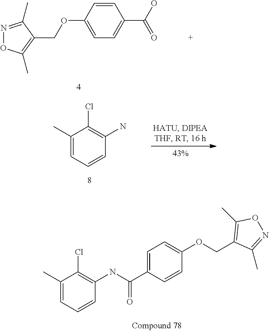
C1=CC(OCC2=C(C)ON=C2C)=CC=C1C(O)=O.C1(C)=CC=CC(NC(C2=CC=C(OCC3=C(C)ON=C3C)C=C2)=O)=C1Cl.C1(C)=CC=CC(N)=C1Cl
